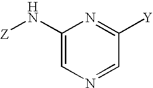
C1(N[Z])=CN=CC([Y])=N1
